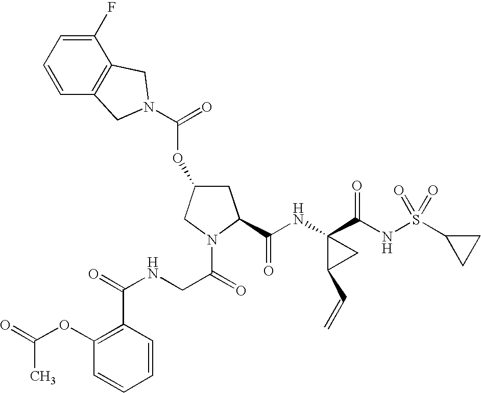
C1(F)=CC=CC2=C1CN(C(=O)OC1CC(C(NC3(C(NS(C4CC4)(=O)=O)=O)C(C=C)C3)=O)N(C(=O)CNC(=O)C3=C(OC(=O)C)C=CC=C3)C1)C2
